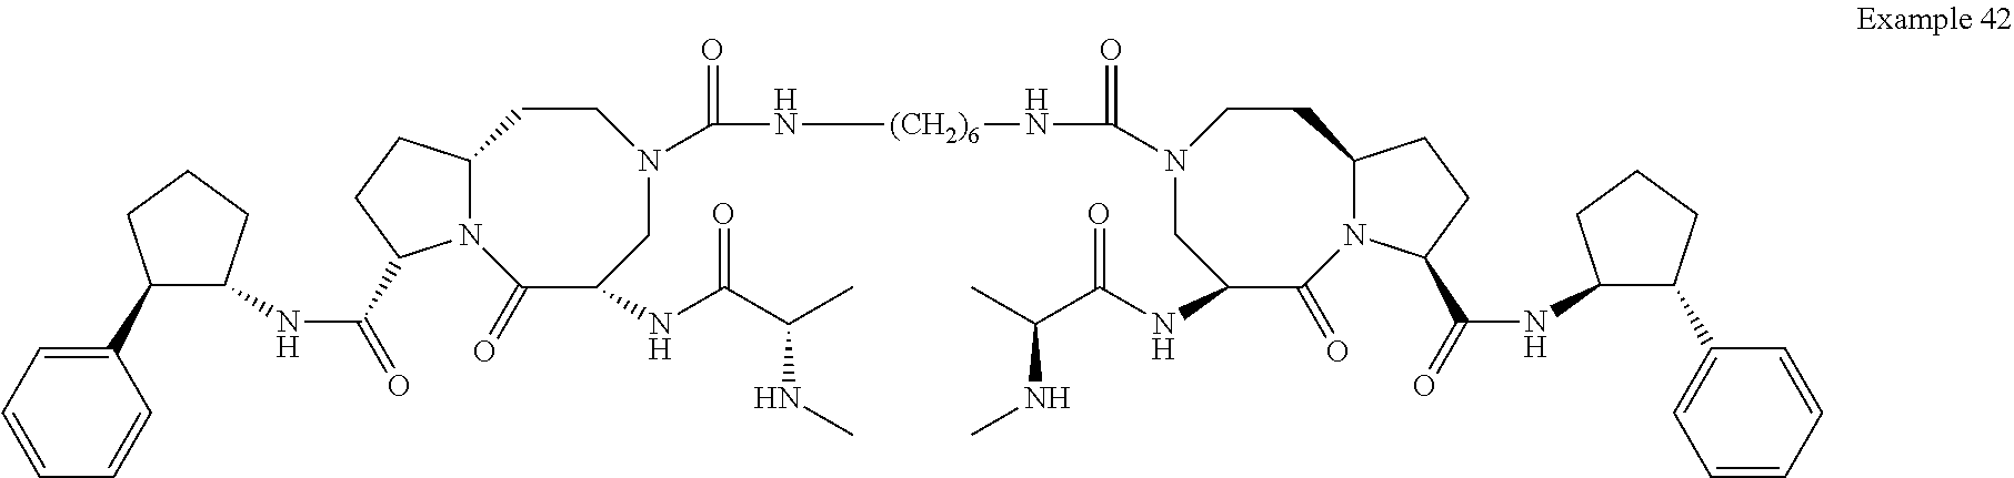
N12C(CCC1C(=O)NC1C(C3=CC=CC=C3)CCC1)CCN(C(N[(CH2)6]NC(N1CC(NC(C(C)NC)=O)C(=O)N3C(CC1)CCC3C(=O)NC1C(C3=CC=CC=C3)CCC1)=O)=O)CC(NC(C(C)NC)=O)C2=O
